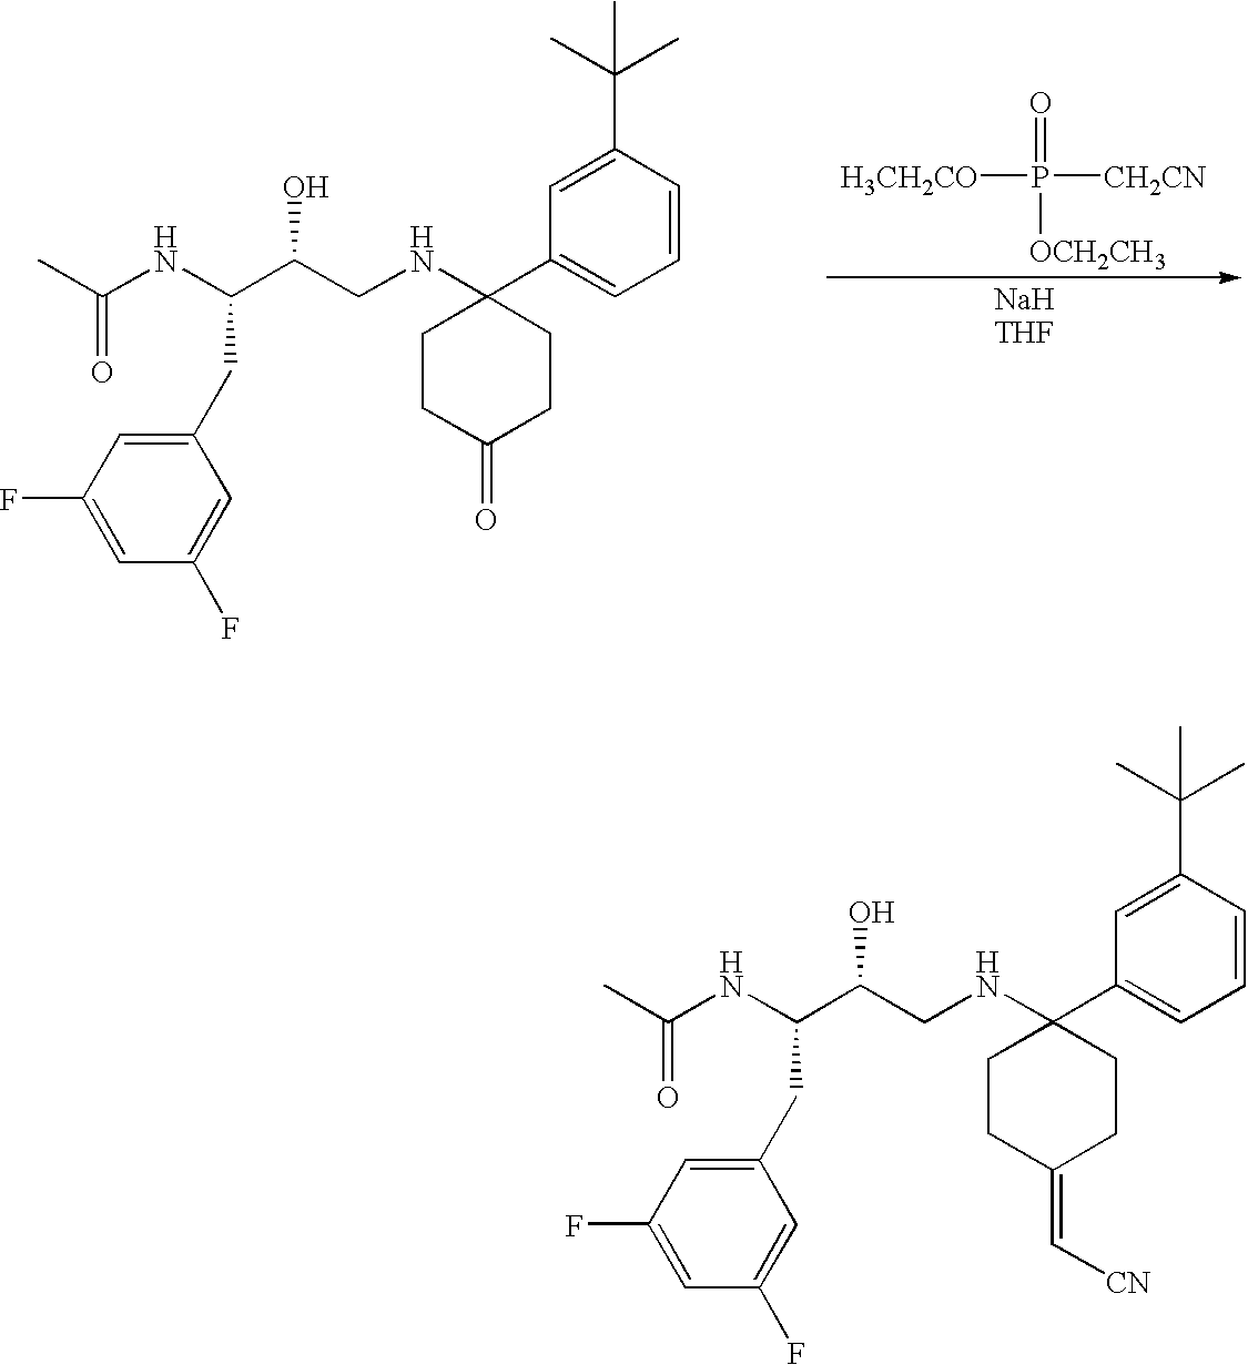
C1(CC(NC(=O)C)C(CNC2(C3=CC=CC(C(C)(C)C)=C3)CCC(=O)CC2)O)=CC(F)=CC(F)=C1.[H3CH2CO]P([CH2CN])(=O)[OCH2CH3].C1(CC(NC(=O)C)C(CNC2(C3=CC=CC(C(C)(C)C)=C3)CCC(=C[CN])CC2)O)=CC(F)=CC(F)=C1
